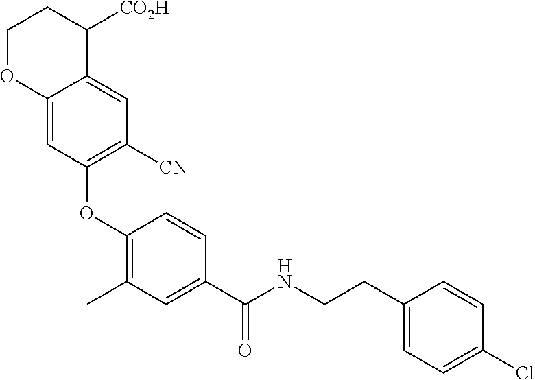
C1(OC2=C([CN])C=C3C(=C2)OCCC3[CO2H])=C(C)C=C(C(NCCC2=CC=C(Cl)C=C2)=O)C=C1
